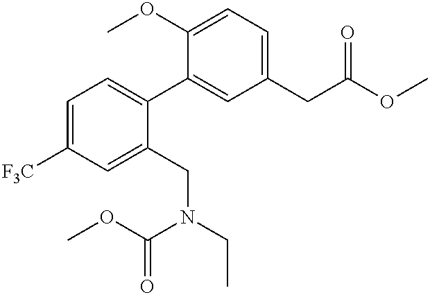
C1(OC)=CC=C(CC(OC)=O)C=C1C1=CC=C([F3C])C=C1CN(CC)C(OC)=O
